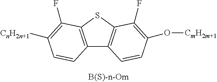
C12=C(SC3=C1C=CC(O[CmH2m+1])=C3F)C(F)=C([CnH2n+1])C=C2
